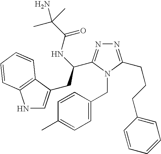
N1=C(CCCC2=CC=CC=C2)N(CC2=CC=C(C)C=C2)C(C(CC2=CNC3=C2C=CC=C3)NC(=O)C(C)(C)N)=N1
